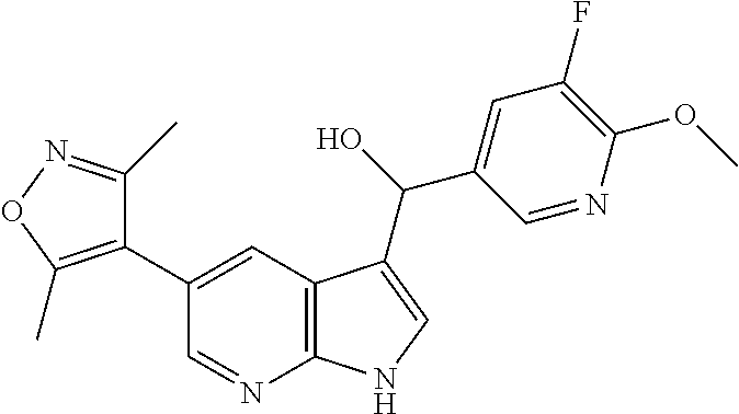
C1(C)=NOC(C)=C1C1=CC2=C(N=C1)NC=C2C(O)C1=CC(F)=C(OC)N=C1
